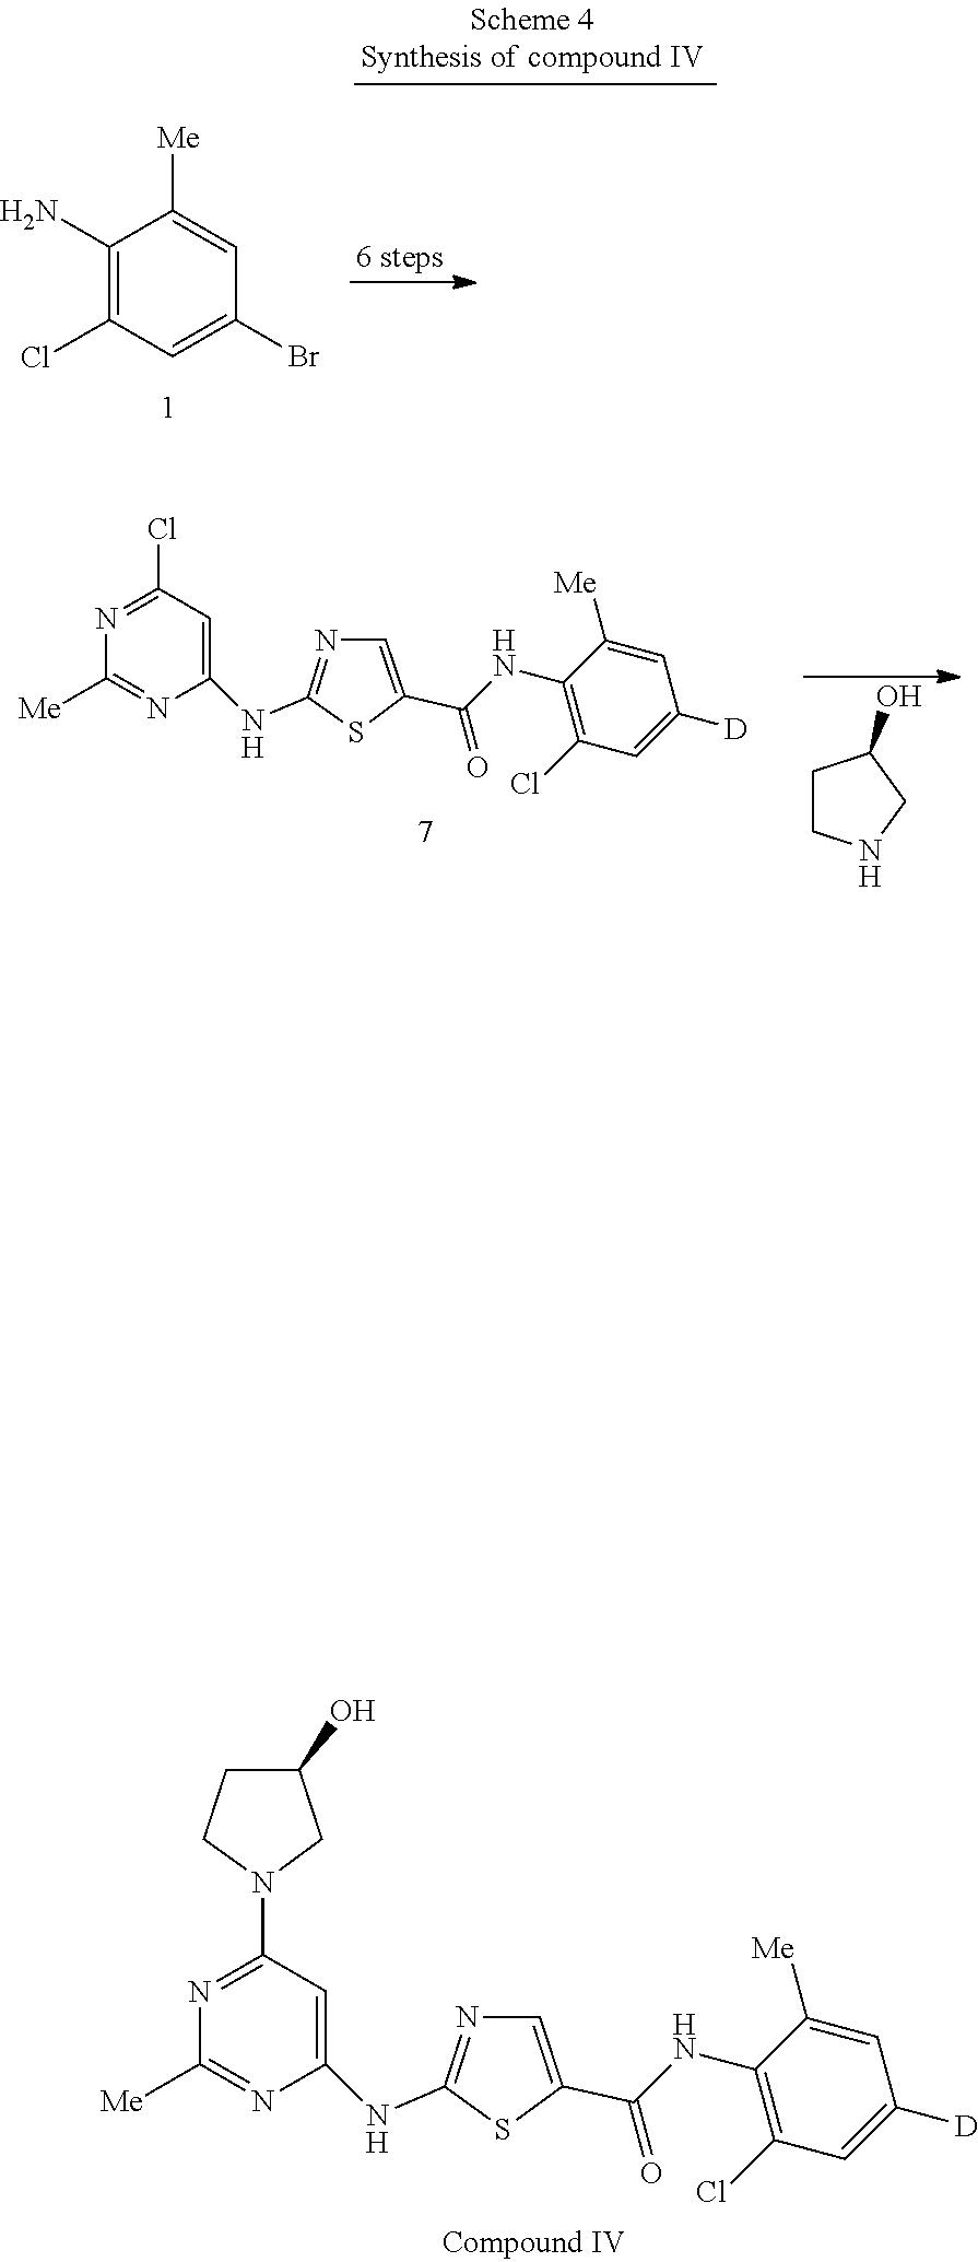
ClC1=C(NC(=O)C2=CN=C(NC3=CC(N4CC(O)CC4)=NC([Me])=N3)S2)C([Me])=CC([D])=C1.ClC1=C(NC(=O)C2=CN=C(NC3=CC(Cl)=NC([Me])=N3)S2)C([Me])=CC([D])=C1.C1CNCC1O.C1([Me])=CC(Br)=CC(Cl)=C1N
